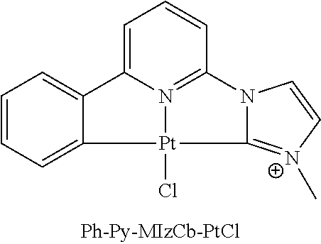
C1=CC=C2C(=C1)C1=CC=CC3=N1[Pt]2(Cl)C1=[N+](C)C=CN31
